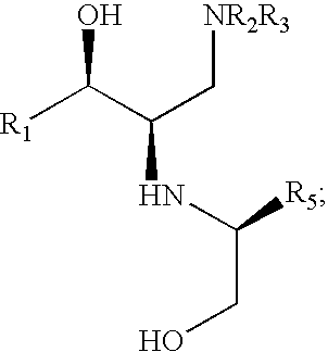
[R1]C(C(C[NR2R3])NC(CO)[R5])O
